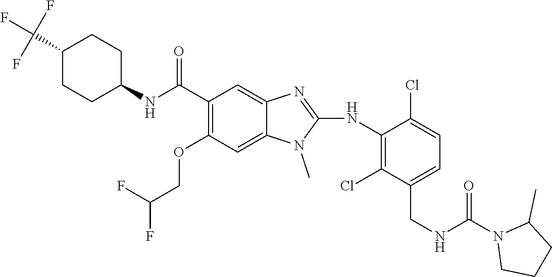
C1(C(F)(F)F)CCC(NC(C2=C(OCC(F)F)C=C3C(=C2)N=C(NC2=C(Cl)C(CNC(N4CCCC4C)=O)=CC=C2Cl)N3C)=O)CC1
